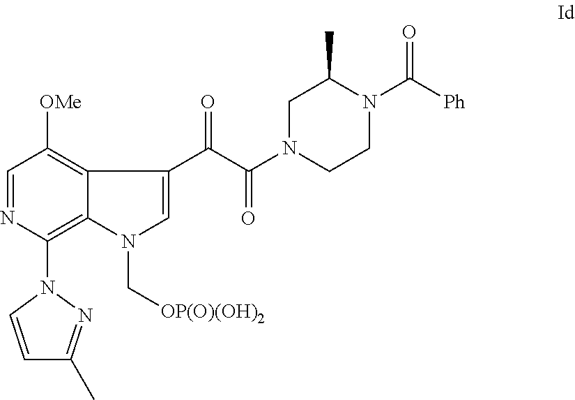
C1=NC(N2C=CC(C)=N2)=C2C(=C1[OMe])C(C(=O)C(N1CCN(C([Ph])=O)C(C)C1)=O)=CN2C[OP(O)(OH)2]
